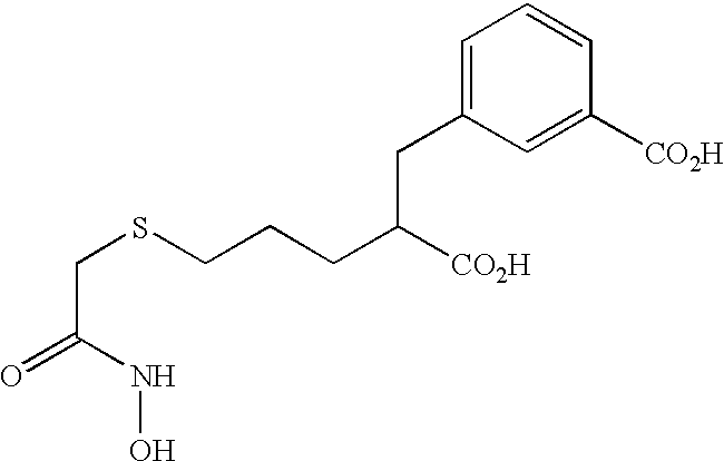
O=C(NO)CSCCCC([CO2H])CC1=CC=CC([CO2H])=C1
